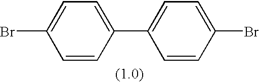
C1=CC(C2=CC=C(Br)C=C2)=CC=C1Br
